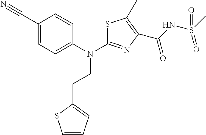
C1(CCN(C2=NC(C(NS(C)(=O)=O)=O)=C(C)S2)C2=CC=C(C#N)C=C2)=CC=CS1
